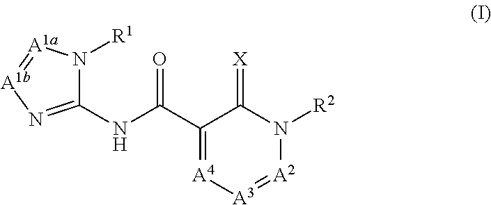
C1(NC(C2=[A4][A3]=[A2]N([R2])C2=[X])=O)=N[A1b]=[A1a]N1[R1]
